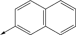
C1=CC(->C)=CC2=C1C=CC=C2
